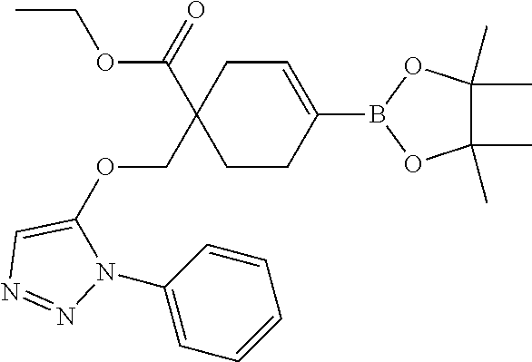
CCOC(C1(COC2=CN=NN2C2=CC=CC=C2)CC=C(B2OC(C)(C)C(C)(C)O2)CC1)=O
